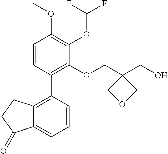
C1=CC(C2=C3C(=CC=C2)C(=O)CC3)=C(OCC2(CO)COC2)C(OC(F)F)=C1OC
